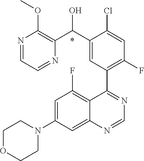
C1=C(N2CCOCC2)C=C2C(=C1F)C(C1=C(F)C=C(Cl)C(C(C3=C(OC)N=CC=N3)O)=C1)=NC=N2.*
